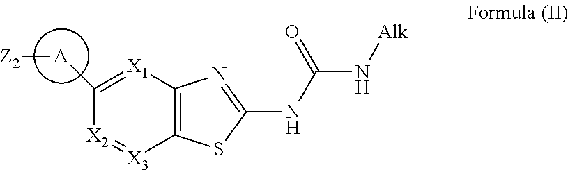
C1([A][Z2])=[X1]C2=C([X3]=[X2]1)SC(NC(N[Alk])=O)=N2
